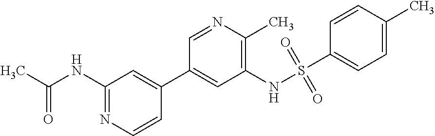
C1(NC(C)=O)=NC=CC(C2=CC(NS(C3=CC=C(C)C=C3)(=O)=O)=C(C)N=C2)=C1
